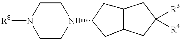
C1CN(C2CC3C(C2)CC([R3])([R4])C3)CCN1[R8]
